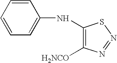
C1=CC=C(NC2=C([H2NCO])N=NS2)C=C1
